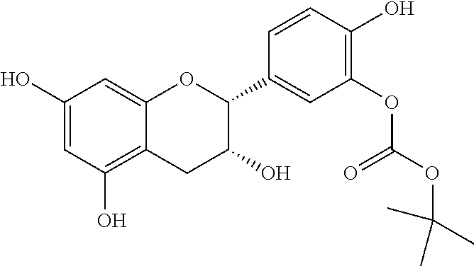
C1=C(O)C=C2C(=C1O)CC(O)C(C1=CC(OC(OC(C)(C)C)=O)=C(O)C=C1)O2
